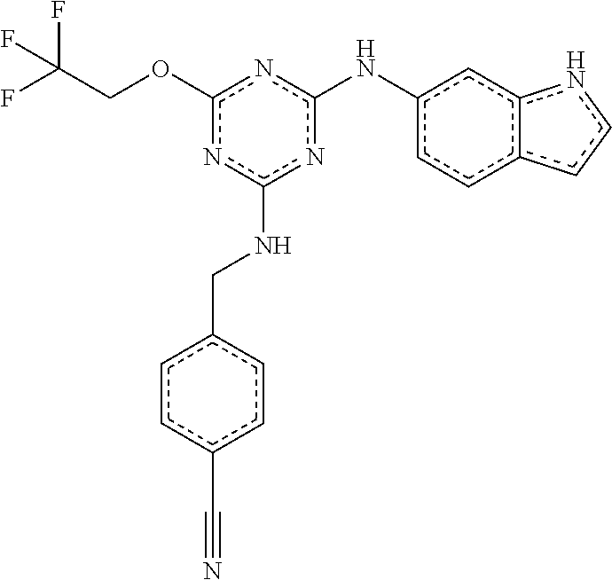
FC(COc1nc(Nc2ccc3c(c2)ncc3)nc(NCc2ccc(C#N)cc2)n1)(F)F
